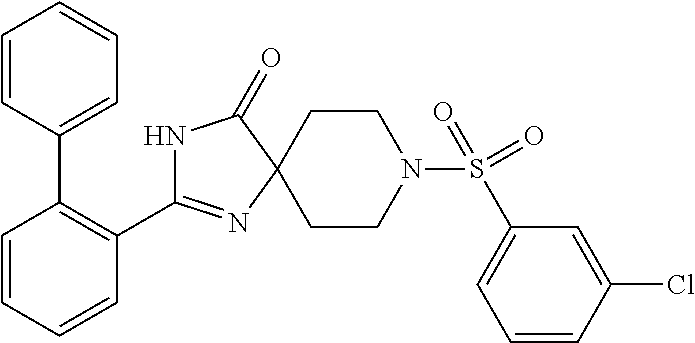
N1C(C2=C(C3=CC=CC=C3)C=CC=C2)=NC2(C1=O)CCN(S(=O)(=O)C1=CC=CC(Cl)=C1)CC2
